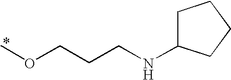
N(CCCOC)C1CCCC1
